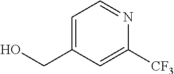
C(C1=CC=NC([CF3])=C1)O
